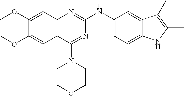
C12=C(C(N3CCOCC3)=NC(NC3=CC=C4C(=C3)C(C)=C(C)N4)=N1)C=C(OC)C(OC)=C2
